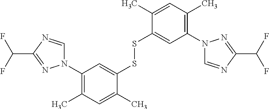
N1(C2=C(C)C=C(C)C(SSC3=CC(N4C=NC(C(F)F)=N4)=C(C)C=C3C)=C2)C=NC(C(F)F)=N1
